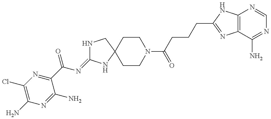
C1(N)=C(Cl)N=C(C(N=C2NCC3(N2)CCN(C(CCCC2=NC4=C(N2)N=CN=C4N)=O)CC3)=O)C(N)=N1
